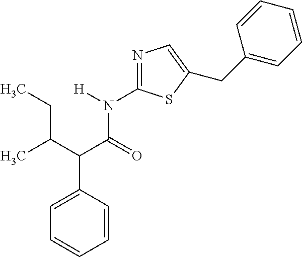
C1=CC(C(C(C)CC)C(=O)N([H])C2=NC=C(CC3=CC=CC=C3)S2)=CC=C1
